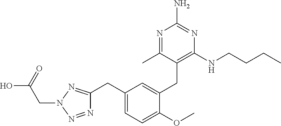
C1=C(CC2=C(NCCCC)N=C(N)N=C2C)C(OC)=CC=C1CC1=NN(CC(O)=O)N=N1
